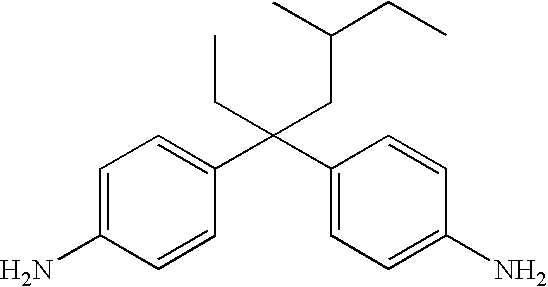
C(C1=CC=C(N)C=C1)(C1=CC=C(N)C=C1)(CC)CC(CC)C
